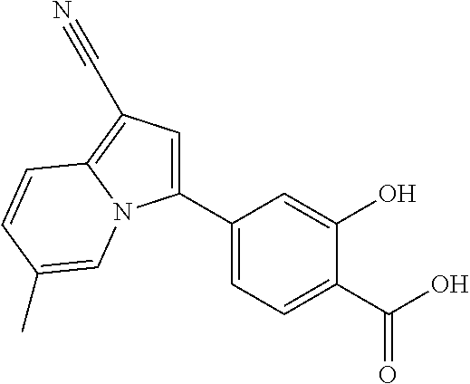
C1(C2=CC=C(C(O)=O)C(O)=C2)=CC(C#N)=C2N1C=C(C)C=C2
